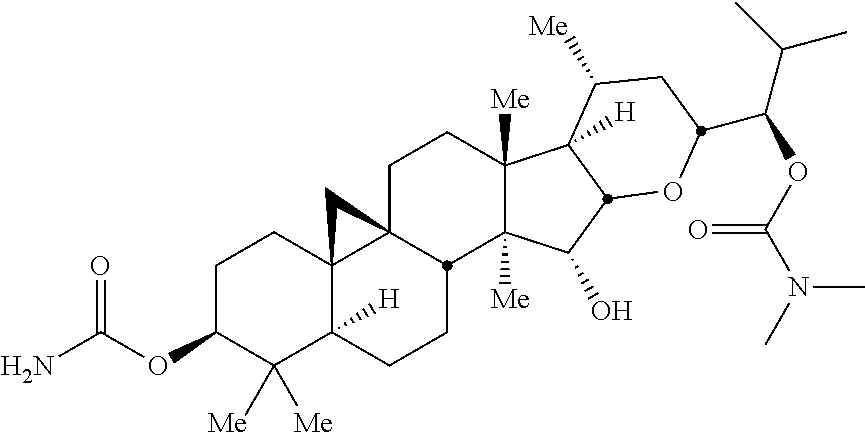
C1C23C4(C([H])(CCC2C2([Me])C([Me])(C1)C1([H])C([Me])CC(C(C(C)C)OC(N(C)C)=O)OC1C2O)C([Me])([Me])C(OC(=O)N)CC4)C3
